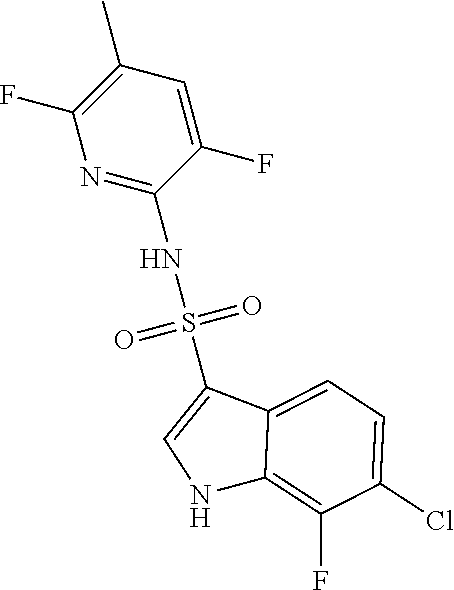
C1(C)=C(F)N=C(NS(=O)(=O)C2=CNC3=C(F)C(Cl)=CC=C23)C(F)=C1
